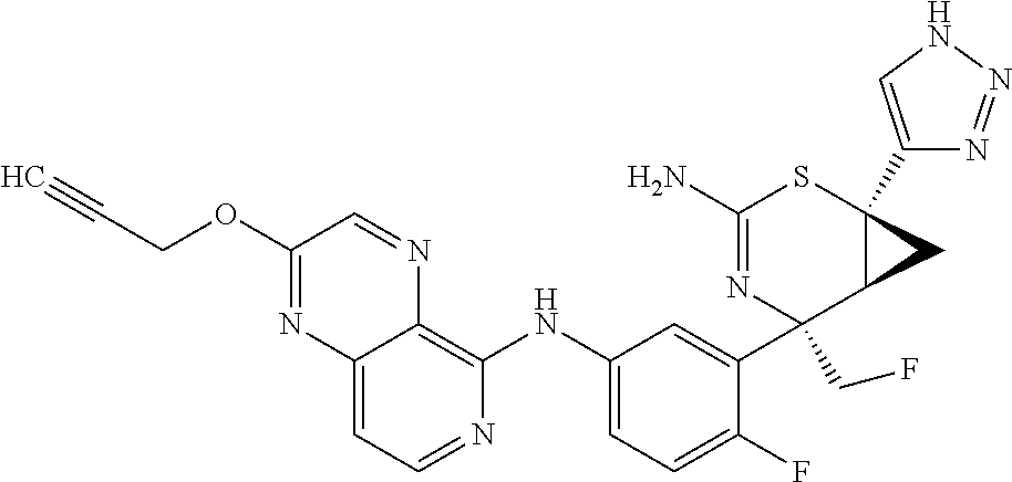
C1(N)=NC(CF)(C2=CC(NC3=C4C(=CC=N3)N=C(OCC#C)C=N4)=CC=C2F)C2C(C3=CNN=N3)(S1)C2
